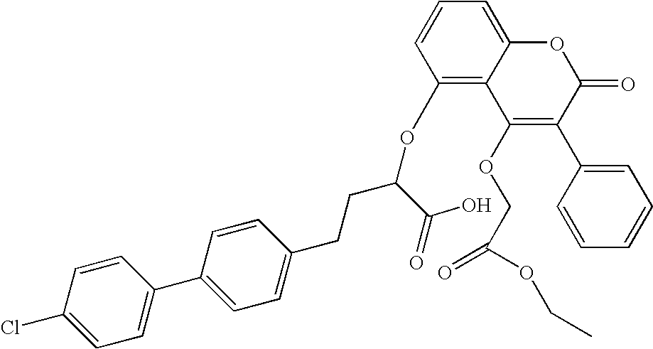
C1=C(Cl)C=CC(C2=CC=C(CCC(OC3=C4C(=CC=C3)OC(=O)C(C3=CC=CC=C3)=C4OCC(=O)OCC)C(O)=O)C=C2)=C1
